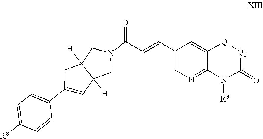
C1(C=CC(N2CC3([H])C([H])(C2)C=C(C2=CC=C([R8])C=C2)C3)=O)=CN=C2C(=C1)[Q1][Q2]C(=O)N2[R3]
